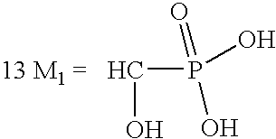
O=P(CO)(O)O
